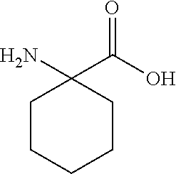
NC1(C(O)=O)CCCCC1
